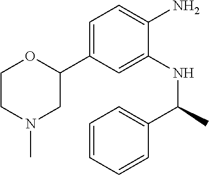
C1(C2=CC=C(N)C(NC(C3=CC=CC=C3)C)=C2)OCCN(C)C1
